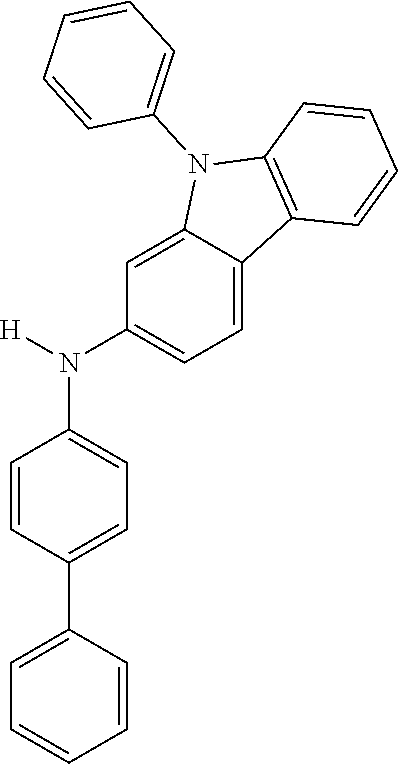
C1=CC(C2=CC=C(N([H])C3=CC=C4C(=C3)N(C3=CC=CC=C3)C3=C4C=CC=C3)C=C2)=CC=C1
